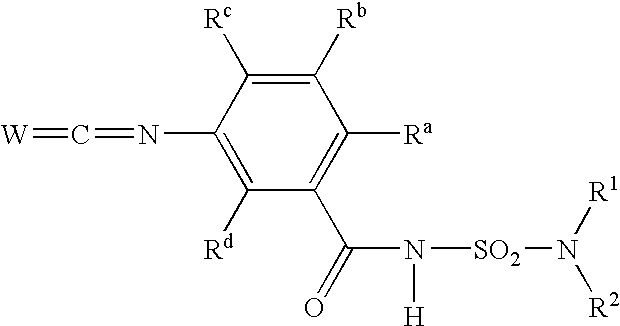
N(C1=C([Rd])C(C(=O)N([H])[SO2]N([R2])[R1])=C([Ra])C([Rb])=C1[Rc])=C=[W]
